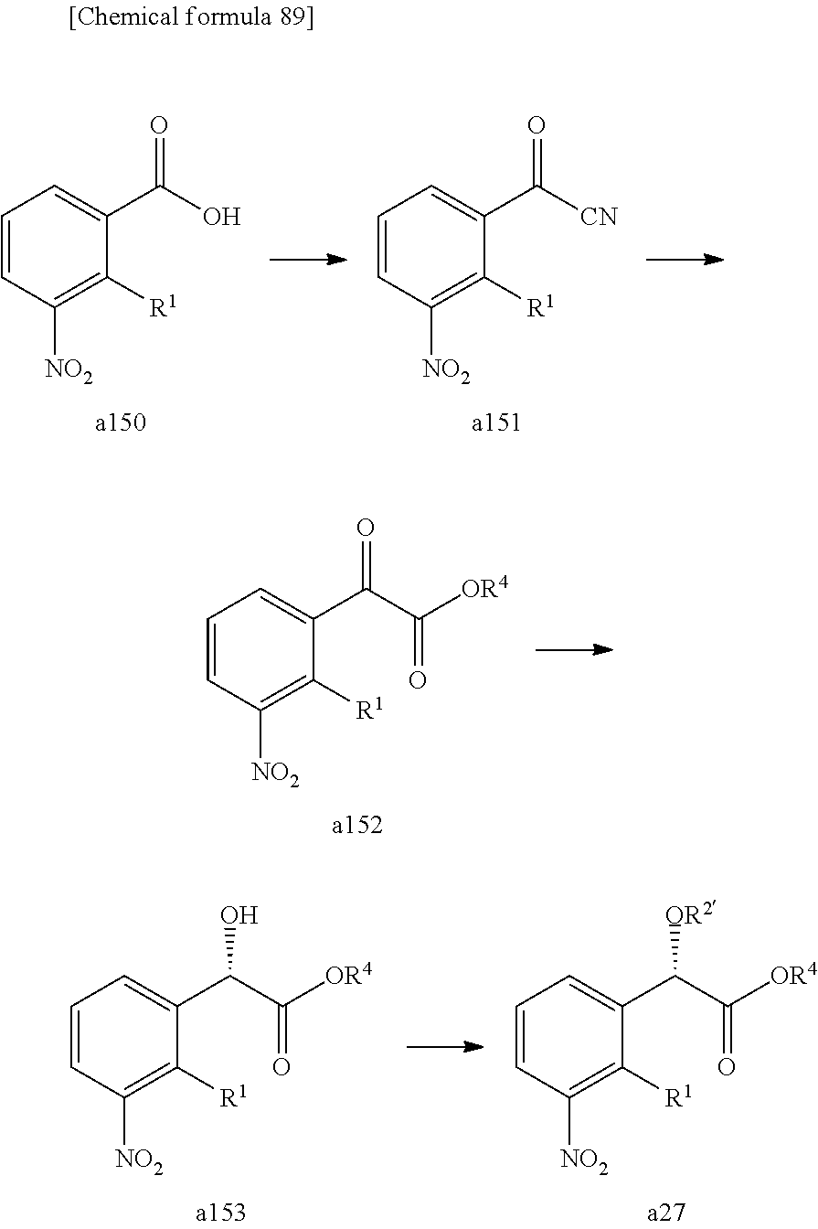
C1=CC([NO2])=C([R1])C(C(O)=O)=C1.C1=CC([NO2])=C([R1])C(C([CN])=O)=C1.C1=CC([NO2])=C([R1])C(C(C([OR4])=O)=O)=C1.C1=CC([NO2])=C([R1])C(C(O)C([OR4])=O)=C1.C1=CC([NO2])=C([R1])C(C([OR2])C([OR4])=O)=C1
